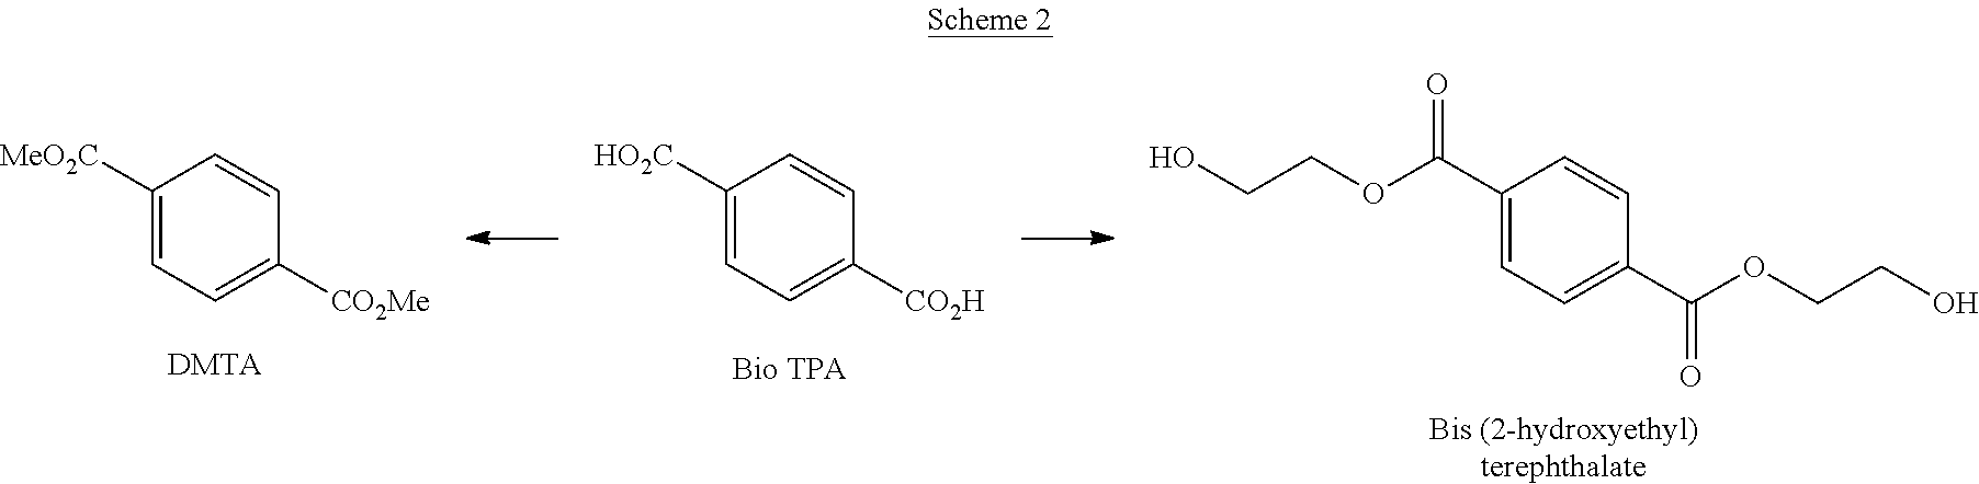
C1([HO2C])=CC=C([CO2H])C=C1.[Bio TPA].C1([MeO2C])=CC=C([CO2Me])C=C1.[DMTA].C1(C(OCCO)=O)=CC=C(C(OCCO)=O)C=C1.[Bis (2-hydroxyethyl)terephthalate]
